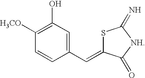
C1(C=C2SC(=N)[NH]C2=O)=CC(O)=C([H3CO])C=C1
